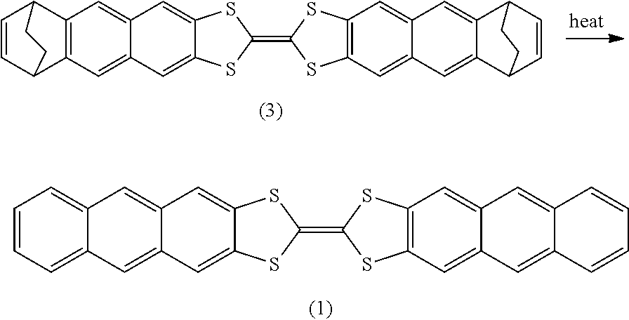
C1=CC=C2C(=C1)C=C1C(=C2)C=C2C(=C1)SC(=C1SC3=C(C=C4C(=C3)C=C3C=CC=CC3=C4)S1)S2.C1=CC2C3=C(C1CC2)C=C1C(=C3)C=C2C(=C1)SC(=C1SC3=C(C=C4C(=C3)C=C3C5C=CC(C3=C4)CC5)S1)S2
